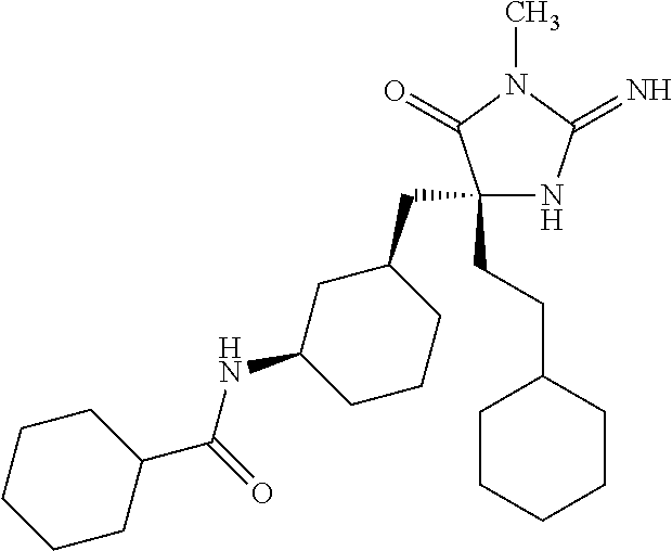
C1(CC2CC(NC(C3CCCCC3)=O)CCC2)(CCC2CCCCC2)NC(=N)N(C)C1=O
